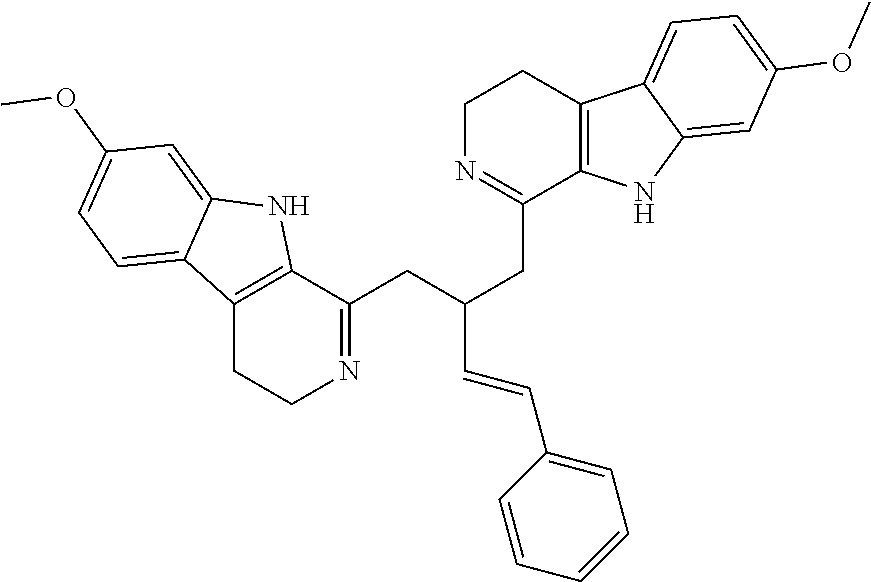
C1(CC(CC2=NCCC3=C2NC2=CC(OC)=CC=C32)C=CC2=CC=CC=C2)=NCCC2=C1NC1=CC(OC)=CC=C21
